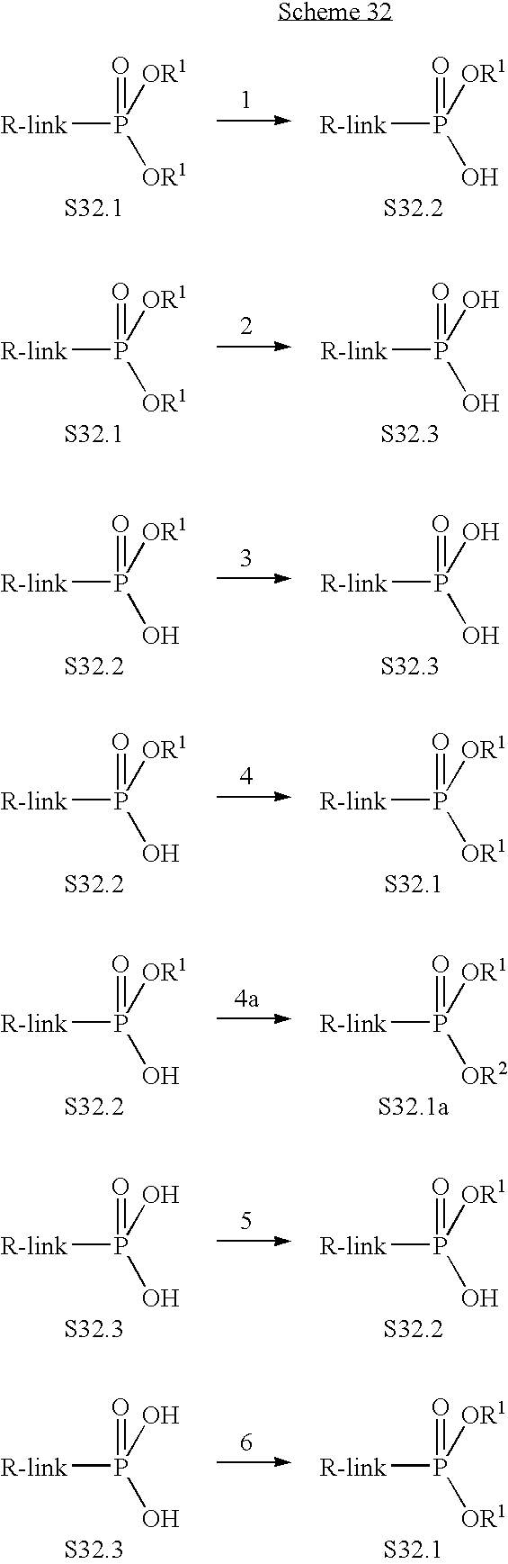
[R-link]P([OR1])([OR1])=O.[R-link]P(O)([OR1])=O.[R-link]P([OR1])([OR1])=O.[R-link]P(O)(O)=O.[R-link]P(O)([OR1])=O.[R-link]P(O)(O)=O.[R-link]P(O)([OR1])=O.[R-link]P([OR1])([OR1])=O.[R-link]P(O)([OR1])=O.[R-link]P([OR2])([OR1])=O.[R-link]P(O)(O)=O.[R-link]P(O)([OR1])=O.[R-link]P(O)(O)=O.[R-link]P([OR1])([OR1])=O
